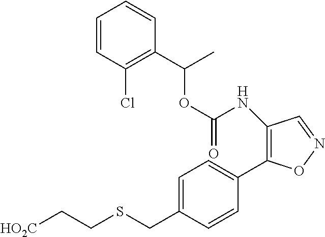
O(C(NC1=C(C2=CC=C(CSCC[HO2C])C=C2)ON=C1)=O)C(C)C1=C(Cl)C=CC=C1
